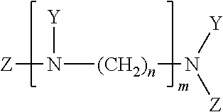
[Z]N([(CH2)n]N([Z])[Y])[Y]
